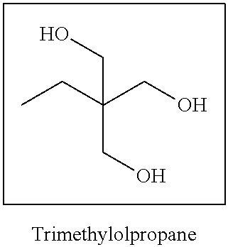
C(C(CO)(CO)CC)O
